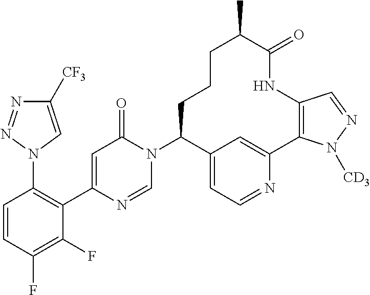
C1=CC(F)=C(F)C(C2=CC(=O)N(C3CCCC(C)C(=O)NC4=C(C5=CC3=CC=N5)N([CD3])N=C4)C=N2)=C1N1N=NC([CF3])=C1
